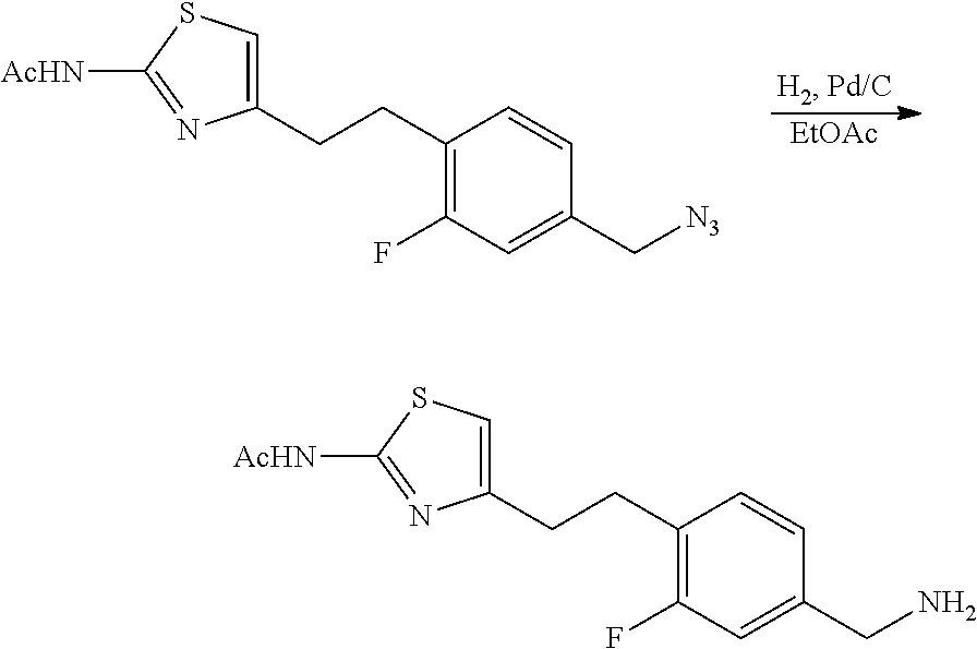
C1(CCC2=C(F)C=C(CN)C=C2)=CSC([AcHN])=N1.C1(CCC2=C(F)C=C(C[N3])C=C2)=CSC([AcHN])=N1.[EtOAc]
